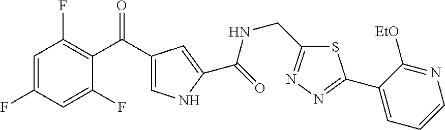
C1=C(F)C=C(F)C(C(C2=CNC(C(=O)NCC3=NN=C(C4=CC=CN=C4[EtO])S3)=C2)=O)=C1F
